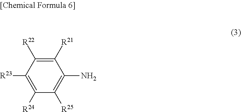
C1([R21])=C([R22])C([R23])=C([R24])C([R25])=C1N
